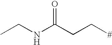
CCNC(CC[#])=O
